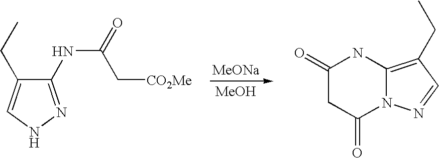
[MeONa].[MeOH].C1(NC(C[CO2Me])=O)=NNC=C1CC.C1(=O)CC(=O)N2C(=C(CC)C=N2)N1
